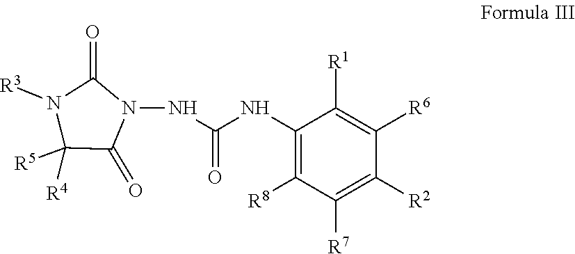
N1(NC(NC2=C([R8])C([R7])=C([R2])C([R6])=C2[R1])=O)C(=O)C([R4])([R5])N([R3])C1=O
